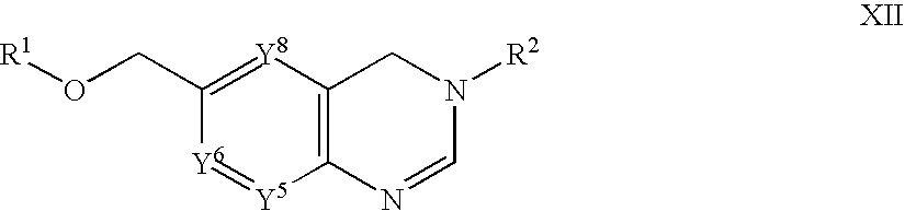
C12=C([Y8]=C(CO[R1])[Y6]=[Y5]1)CN([R2])C=N2
